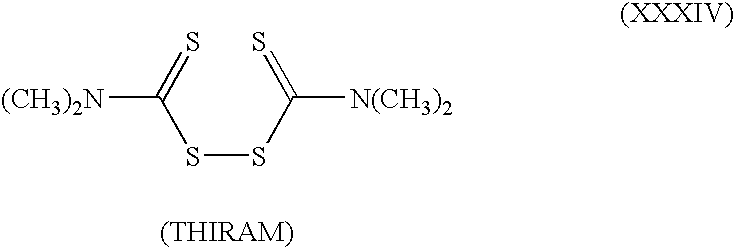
[(CH3)2N]C(=S)SSC(=S)[N(CH3)2]
